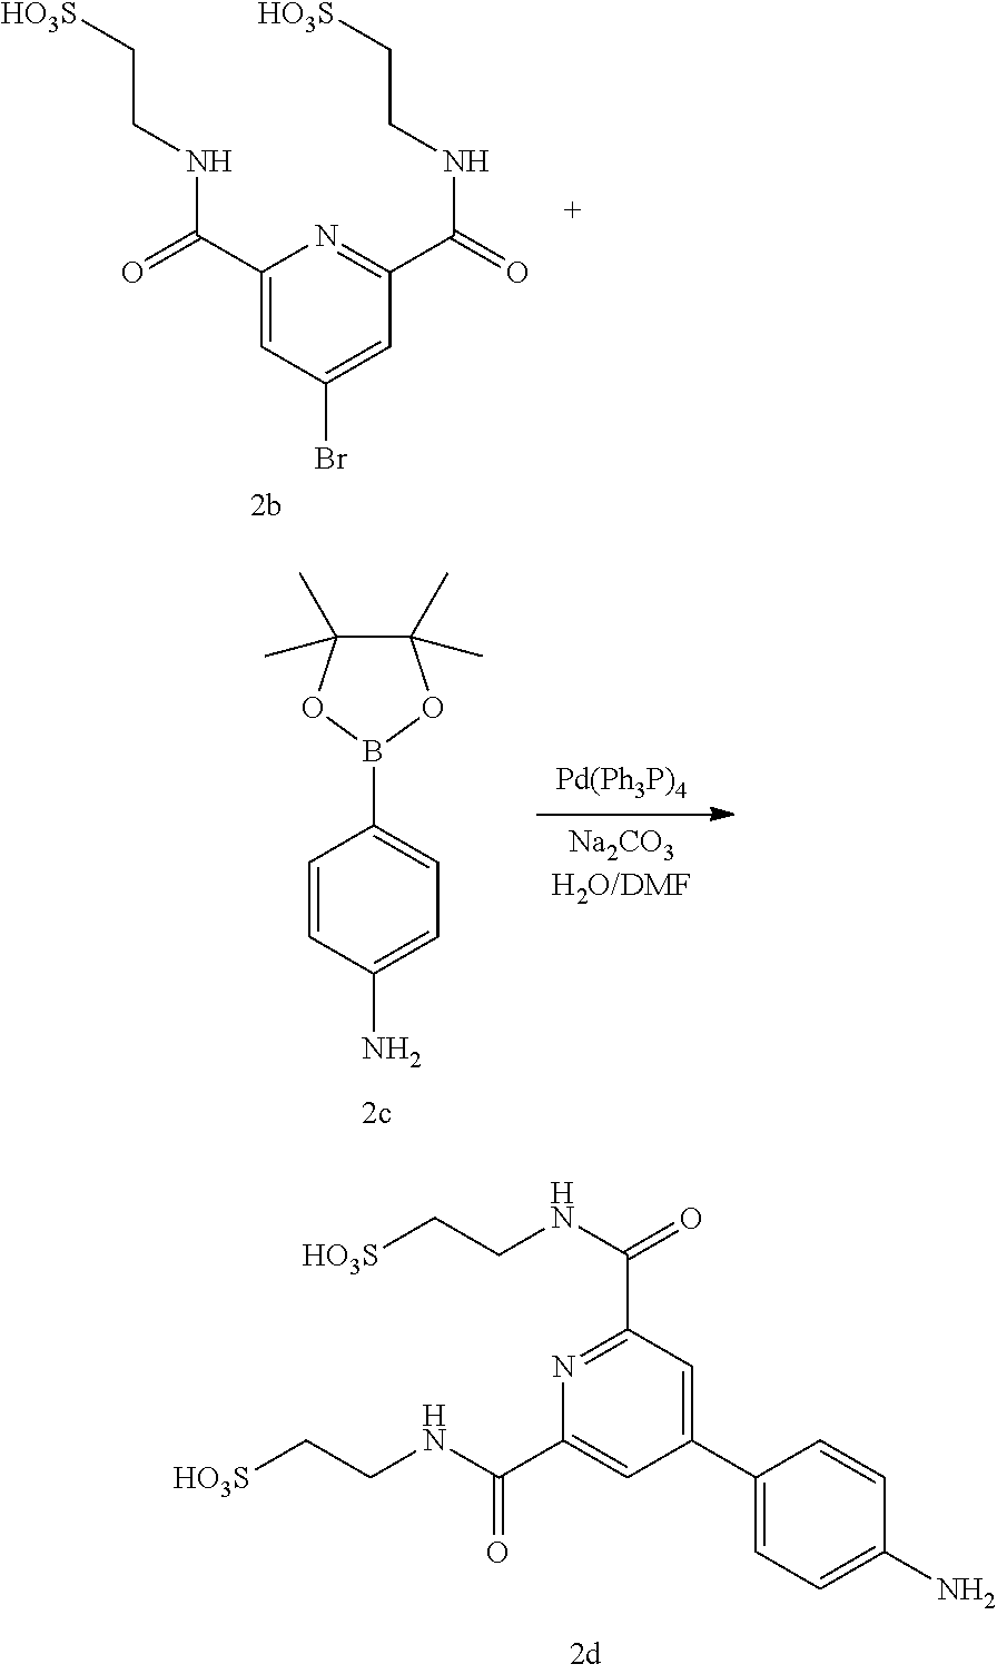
C1(C(=O)NCC[HO3S])=CC(Br)=CC(C(=O)NCC[HO3S])=N1.C1=CC(N)=CC=C1B1OC(C)(C)C(C)(C)O1.C1(C(NCC[HO3S])=O)=NC(C(NCC[HO3S])=O)=CC(C2=CC=C(N)C=C2)=C1
